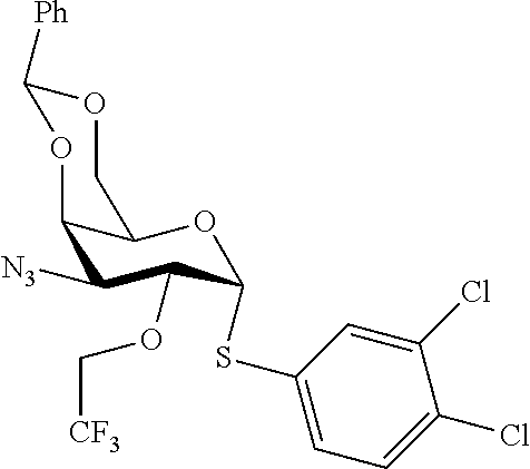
C1([N3])C(OC[CF3])C(SC2=CC=C(Cl)C(Cl)=C2)OC2C1OC([Ph])OC2
